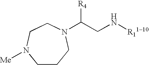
C1CCN(C(CN[R1110])[R4])CCN1[Me]
